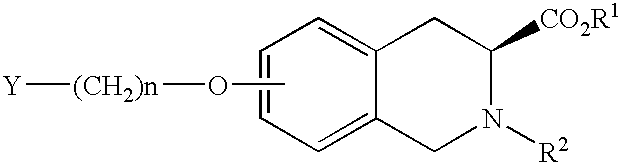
C1=C2C(=CC=C1)CC([CO2R1])N([R2])C2.CO[(CH2)n][Y]
